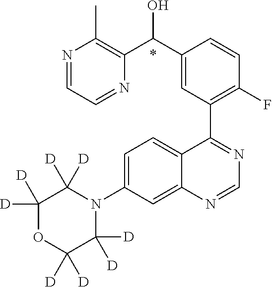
C1=C(N2C([D])([D])C([D])([D])OC([D])([D])C2([D])[D])C=C2C(=C1)C(C1=C(F)C=CC(C(C3=C(C)N=CC=N3)O)=C1)=NC=N2.*
